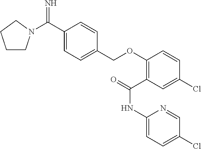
C1CN(C(C2=CC=C(COC3=C(C(=O)NC4=CC=C(Cl)C=N4)C=C(Cl)C=C3)C=C2)=N)CC1
